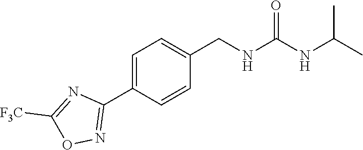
C1([F3C])=NC(C2=CC=C(CNC(NC(C)C)=O)C=C2)=NO1
